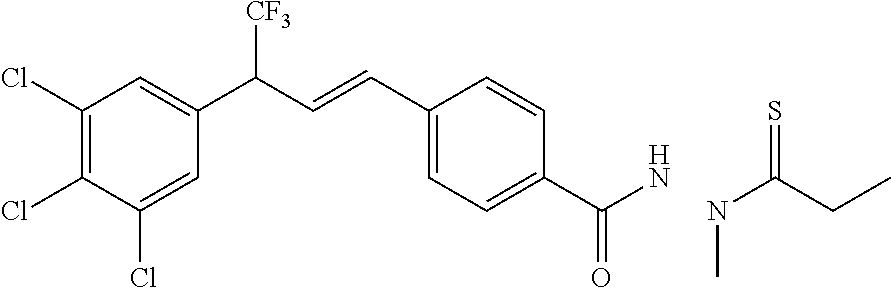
C1(Cl)=C(Cl)C(Cl)=CC(C(C=CC2=CC=C(C(N)=O)C=C2)[CF3])=C1.N(C(CC)=S)C
